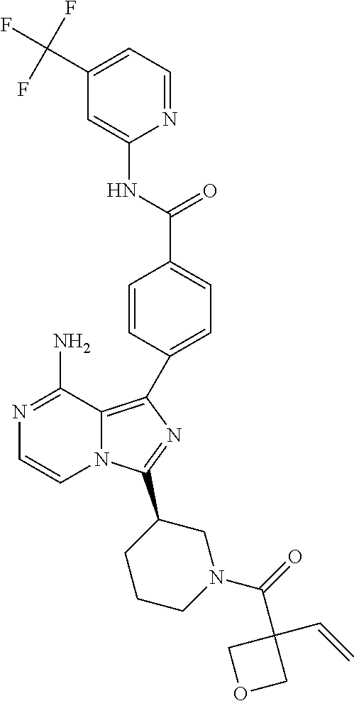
N1=C(N)C2=C(C3=CC=C(C(NC4=CC(C(F)(F)F)=CC=N4)=O)C=C3)N=C(C3CCCN(C(=O)C4(C=C)COC4)C3)N2C=C1
